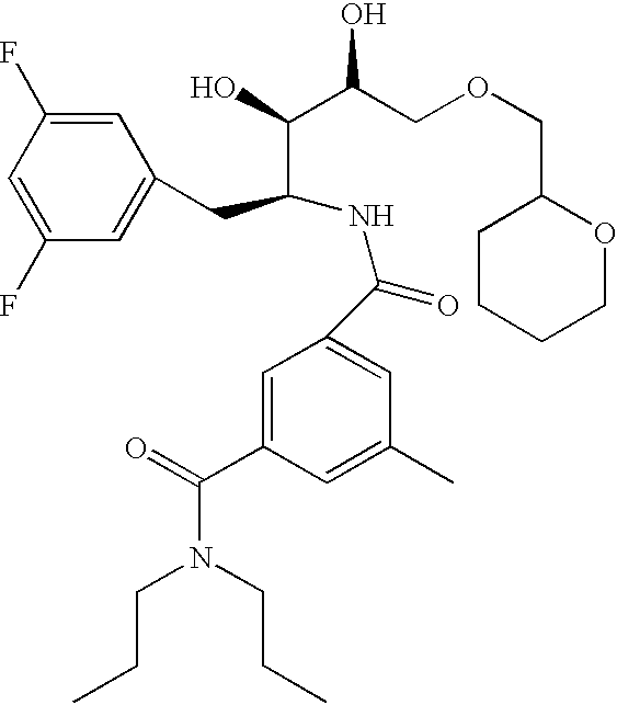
C1=C(C(=O)N(CCC)CCC)C=C(C)C=C1C(=O)NC(CC1=CC(F)=CC(F)=C1)C(O)C(COCC1CCCCO1)O
